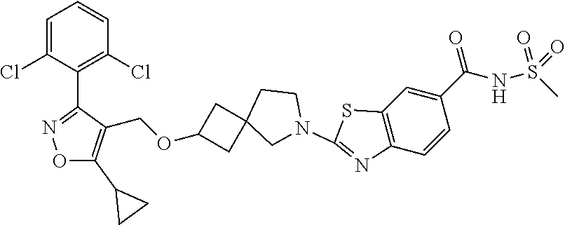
C1=C(Cl)C(C2=NOC(C3CC3)=C2COC2CC3(C2)CN(C2=NC4=C(C=C(C(NS(C)(=O)=O)=O)C=C4)S2)CC3)=C(Cl)C=C1
